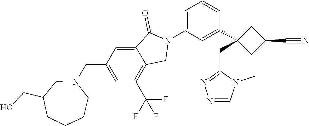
N1(C2=CC=CC(C3(CC4=NN=CN4C)CC(C#N)C3)=C2)C(=O)C2=CC(CN3CC(CO)CCCC3)=CC(C(F)(F)F)=C2C1
